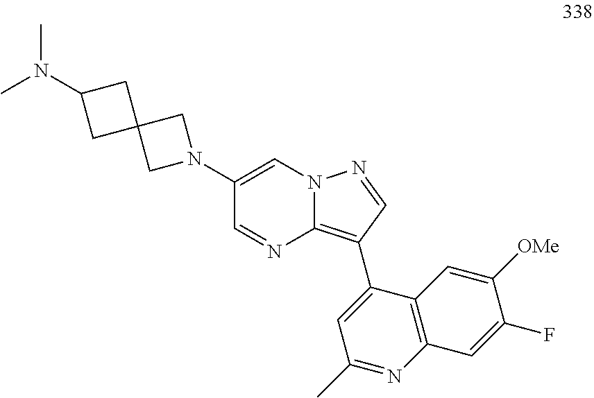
C1(N2CC3(C2)CC(N(C)C)C3)=CN2C(=C(C3=CC(C)=NC4=C3C=C([OMe])C(F)=C4)C=N2)N=C1
